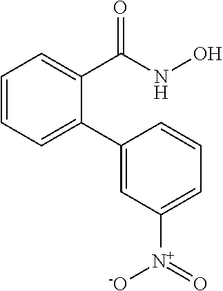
C1=CC=C(C2=CC([N+]([-O])=O)=CC=C2)C(C(NO)=O)=C1
